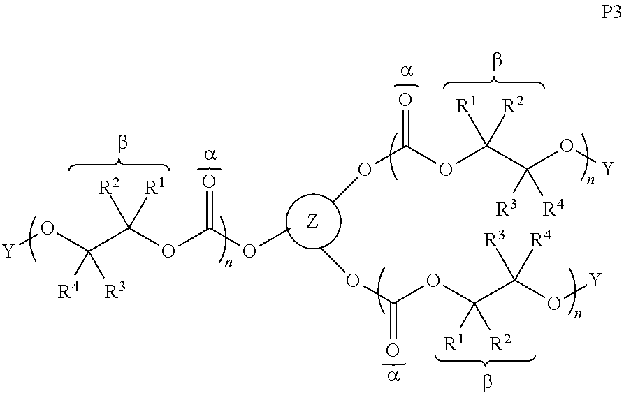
[Y]OC(C(OC(OC)=O)([R2])[R1])([R4])[R3].[Z].COC(=O)OC(C(O[Y])([R3])[R4])([R1])[R2].COC(=O)OC(C(O[Y])([R3])[R4])([R1])[R2]
